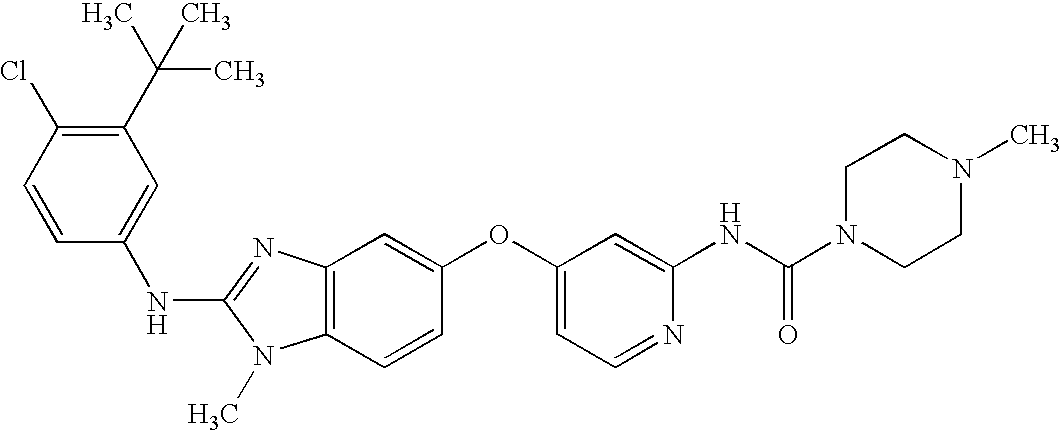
C1(C(C)(C)C)=C(Cl)C=CC(NC2=NC3=C(N2C)C=CC(OC2=CC=NC(NC(N4CCN(C)CC4)=O)=C2)=C3)=C1
